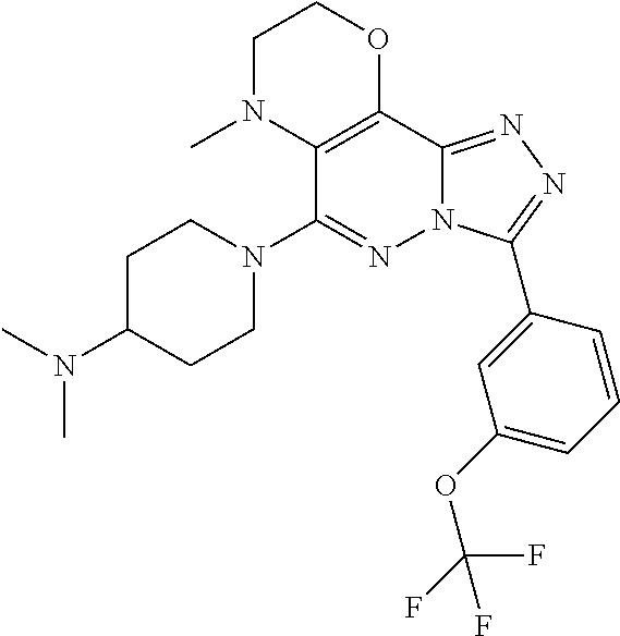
C1N(C)C2=C(OC1)C1=NN=C(C3=CC(OC(F)(F)F)=CC=C3)N1N=C2N1CCC(N(C)C)CC1
